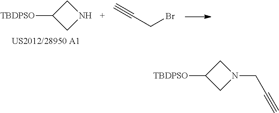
C1C([TBDPSO])CN1.C(Br)C#C.C1C([TBDPSO])CN1CC#C
